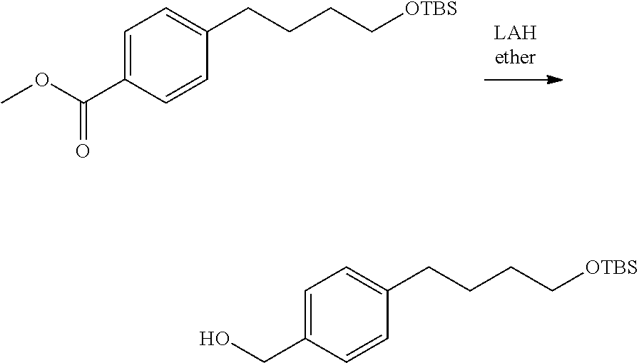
C1=C(C(OC)=O)C=CC(CCCC[OTBS])=C1.C1=C(CO)C=CC(CCCC[OTBS])=C1
